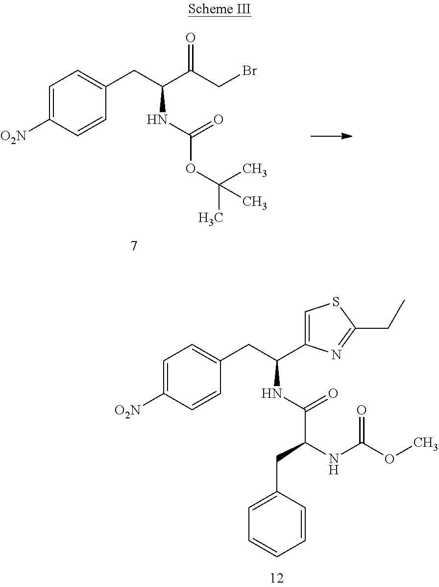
C1=C([O2N])C=CC(CC(C(CBr)=O)NC(OC(C)(C)C)=O)=C1.C1=C([O2N])C=CC(CC(C2=CSC(CC)=N2)NC(C(NC(OC)=O)CC2=CC=CC=C2)=O)=C1
